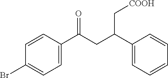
C1=CC(C(CC(C2=CC=CC=C2)C[COOH])=O)=CC=C1Br
